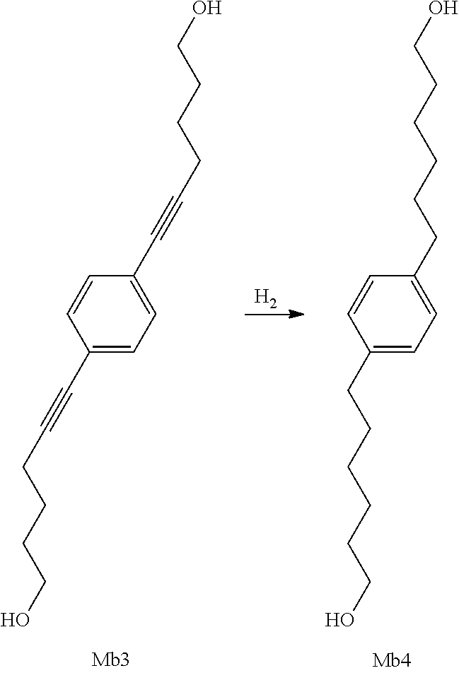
C1=C(CCCCCCO)C=CC(CCCCCCO)=C1.C(CCCCO)#CC1=CC=C(C#CCCCCO)C=C1.[H2]
